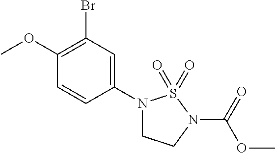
C1(Br)=C(OC)C=CC(N2CCN(C(OC)=O)S2(=O)=O)=C1
